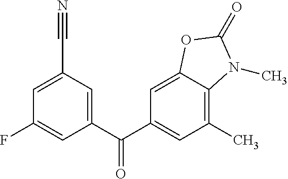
C1(F)=CC(C(C2=CC(C)=C3C(=C2)OC(=O)N3C)=O)=CC(C#N)=C1
